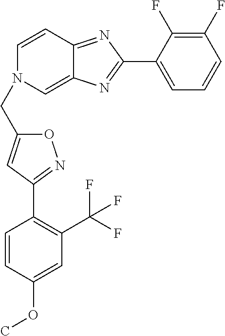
C1(C2=NC3=CN(CC4=CC(C5=C(C(F)(F)F)C=C(OC)C=C5)=NO4)C=CC3=N2)=CC=CC(F)=C1F
